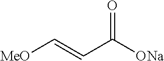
[MeO]C=CC([ONa])=O
